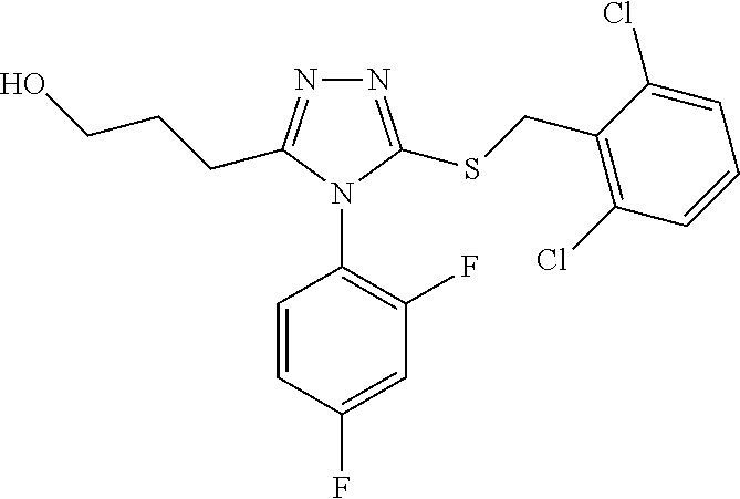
N1=C(SCC2=C(Cl)C=CC=C2Cl)N(C2=C(F)C=C(F)C=C2)C(CCCO)=N1
